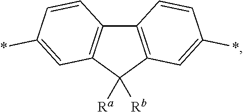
C12=C(C([Rb])([Ra])C3=C1C=CC(*)=C3)C=C(*)C=C2
